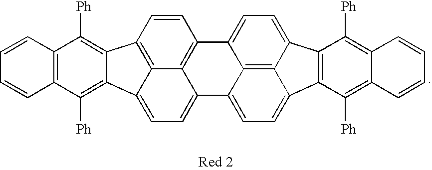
C12=C([Ph])C3=C(C([Ph])=C1C1=C4C5=C(C=C1)C1=CC=C6C7=C1C(=CC=C7C1=C6C([Ph])=C6C(=C1[Ph])C=CC=C6)C5=CC=C24)C=CC=C3
